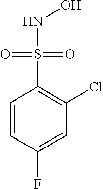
C1=CC(F)=CC(Cl)=C1S(NO)(=O)=O
